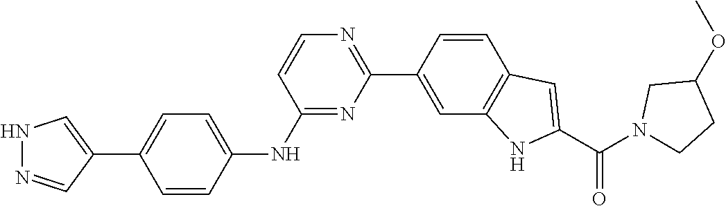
N1N=CC(C2=CC=C(NC3=NC(C4=CC5=C(C=C4)C=C(C(N4CCC(OC)C4)=O)N5)=NC=C3)C=C2)=C1
